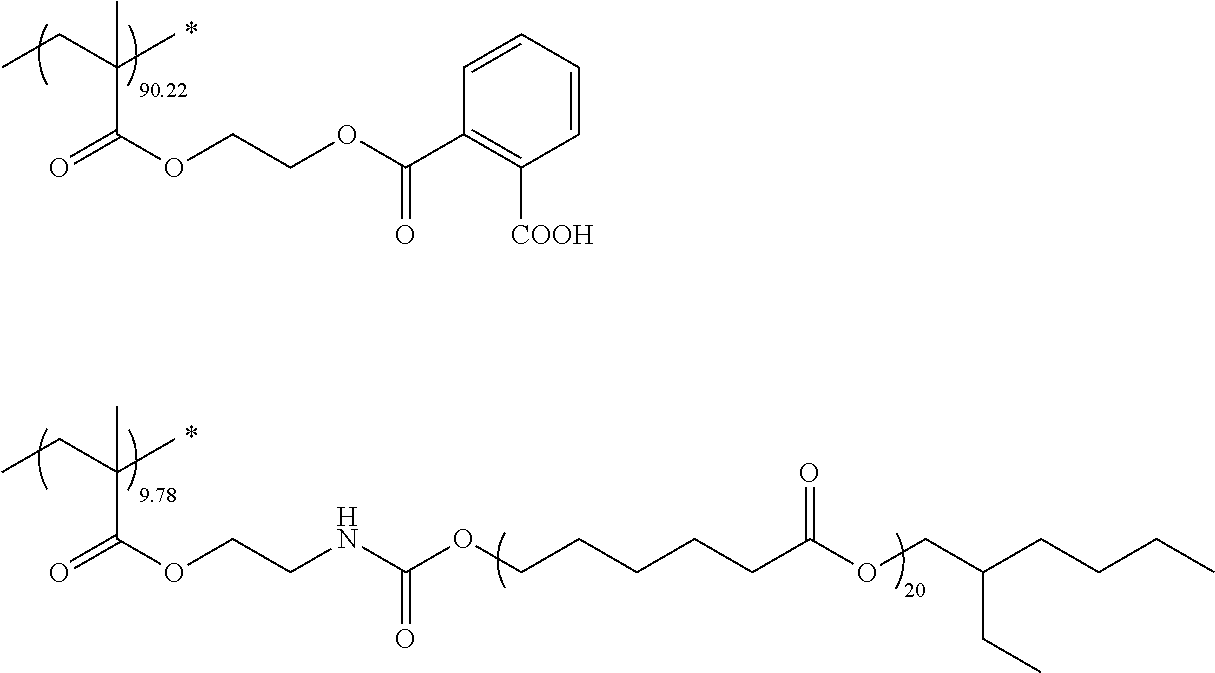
CCC(C)(C)C(OCCOC(C1=C([COOH])C=CC=C1)=O)=O.CCC(C)(C)C(OCCNC(OCCCCCC(OCC(CCCC)CC)=O)=O)=O
